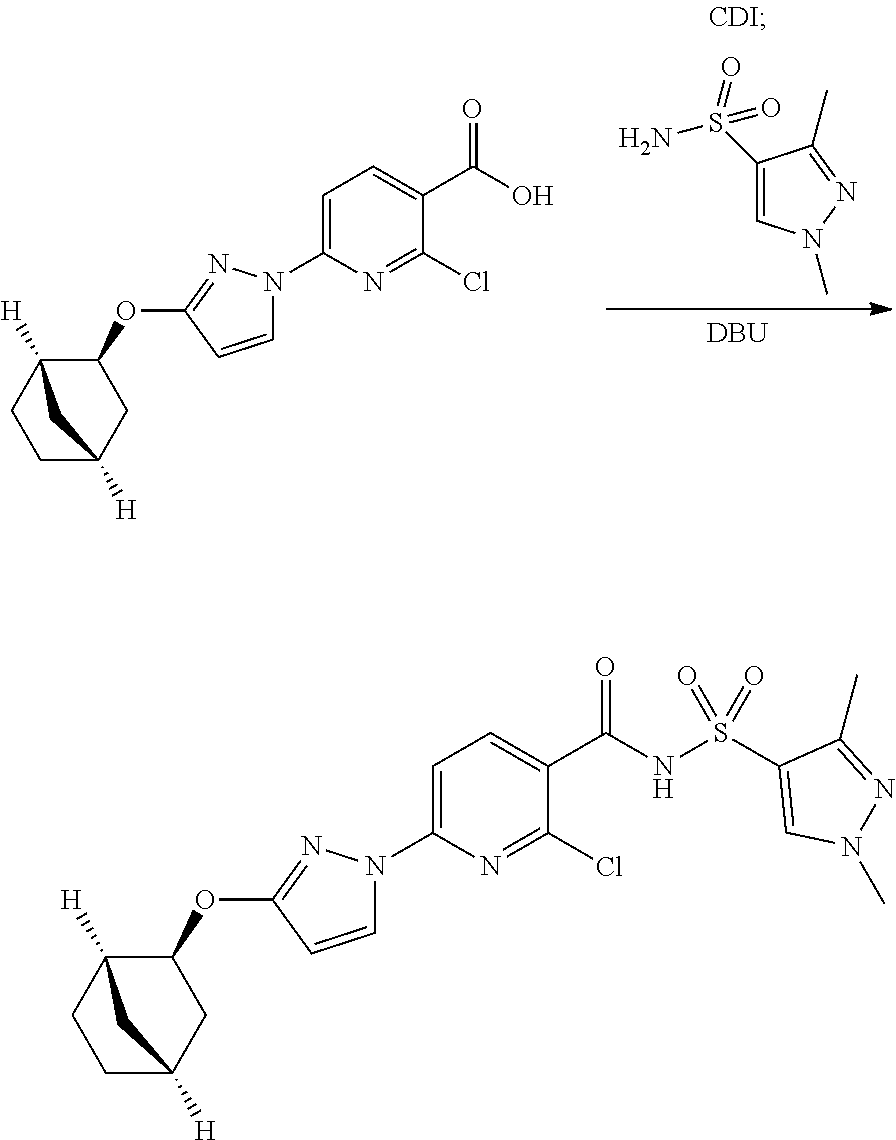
C1=C(N2C=CC(OC3C4([H])CCC([H])(C3)C4)=N2)N=C(Cl)C(C(=O)NS(C2=CN(C)N=C2C)(=O)=O)=C1.C1(S(=O)(N)=O)=CN(C)N=C1C.[DBU].C1=C(N2C=CC(OC3C4([H])CCC([H])(C3)C4)=N2)N=C(Cl)C(C(=O)O)=C1
